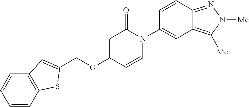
C(OC1=CC(=O)N(C2=CC3=C([Me])N([Me])N=C3C=C2)C=C1)C1=CC2=C(C=CC=C2)S1
